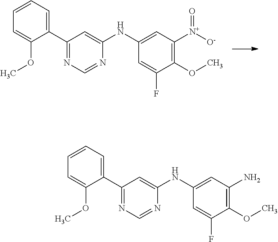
C1=CC=C(C2=NC=NC(NC3=CC([N+]([O-])=O)=C(OC)C(F)=C3)=C2)C(OC)=C1.C1=CC=C(C2=NC=NC(NC3=CC(N)=C(OC)C(F)=C3)=C2)C(OC)=C1
